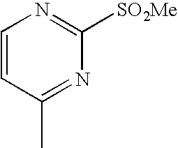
C1=CC(C)=NC([SO2Me])=N1
